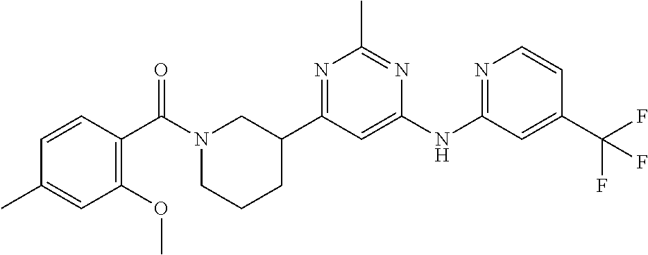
C1(NC2=NC=CC(C(F)(F)F)=C2)=CC(C2CN(C(C3=C(OC)C=C(C)C=C3)=O)CCC2)=NC(C)=N1
